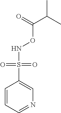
C1=CC=NC=C1S(=O)(=O)NOC(=O)C(C)C
